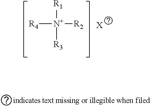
[R4][N+]([R2])([R1])[R3].[X]
